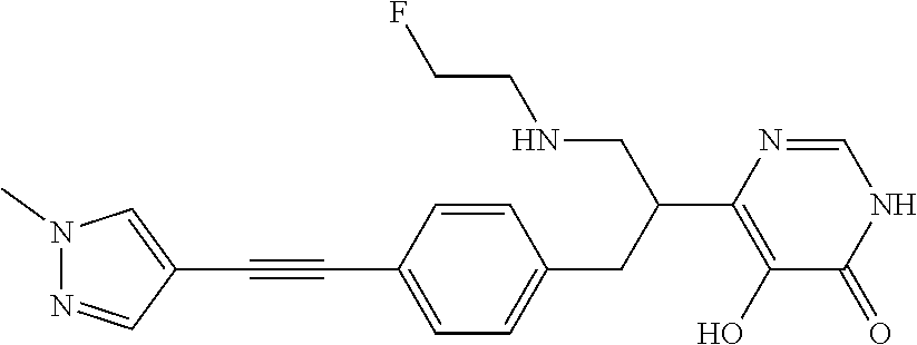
C1(C#CC2=CN(C)N=C2)=CC=C(CC(C2=C(O)C(=O)NC=N2)CNCCF)C=C1
